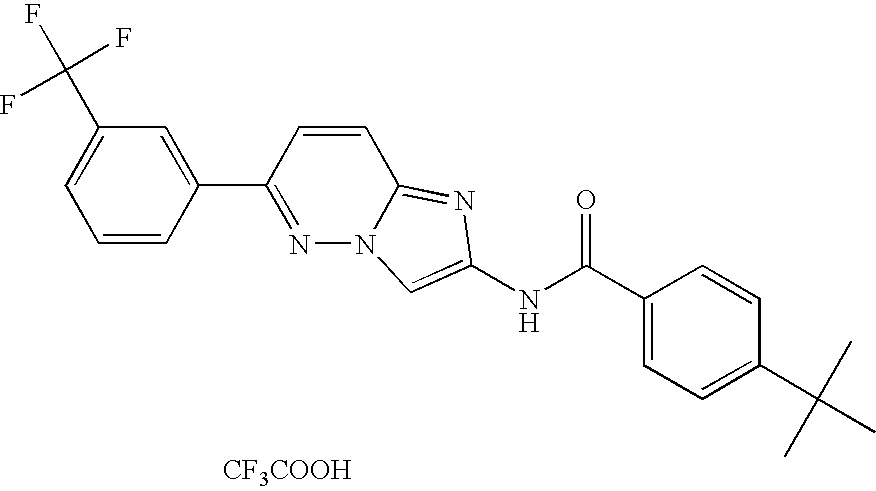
C1(C(F)(F)F)=CC=CC(C2=NN3C(=NC(NC(=O)C4=CC=C(C(C)(C)C)C=C4)=C3)C=C2)=C1.[CF3COOH]
